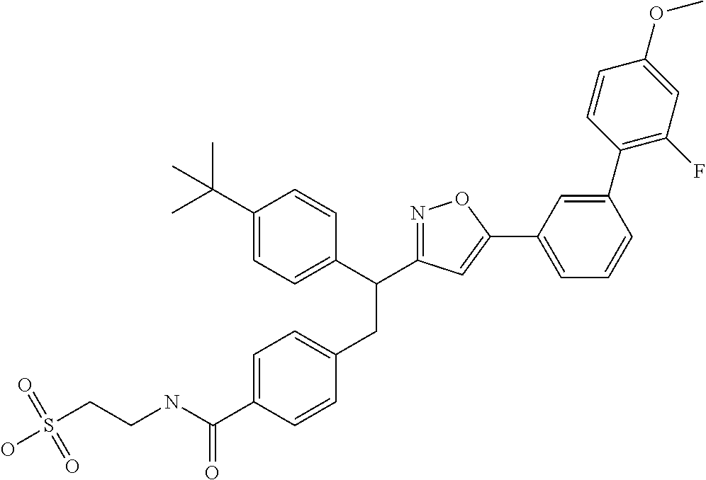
C1=C(C(NCCS(O)(=O)=O)=O)C=CC(CC(C2=CC=C(C(C)(C)C)C=C2)C2=NOC(C3=CC=CC(C4=C(F)C=C(OC)C=C4)=C3)=C2)=C1
